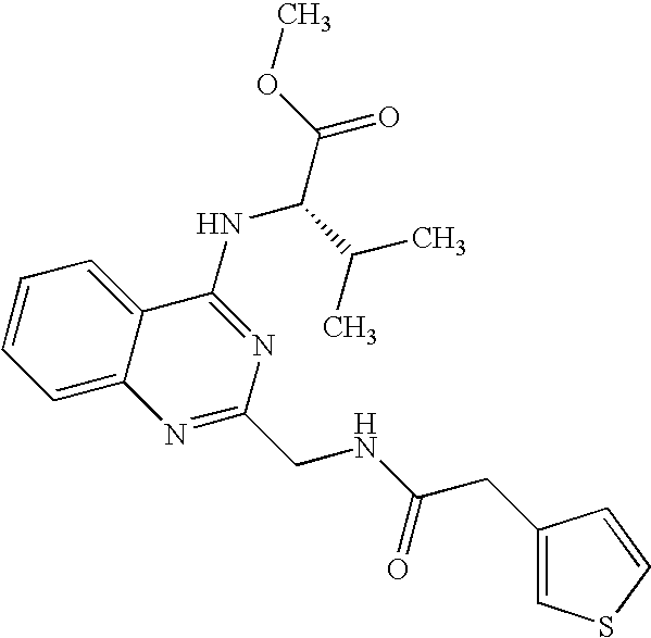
C12=CC=CC=C1C(NC(C(=O)OC)C(C)C)=NC(CNC(=O)CC1=CSC=C1)=N2
